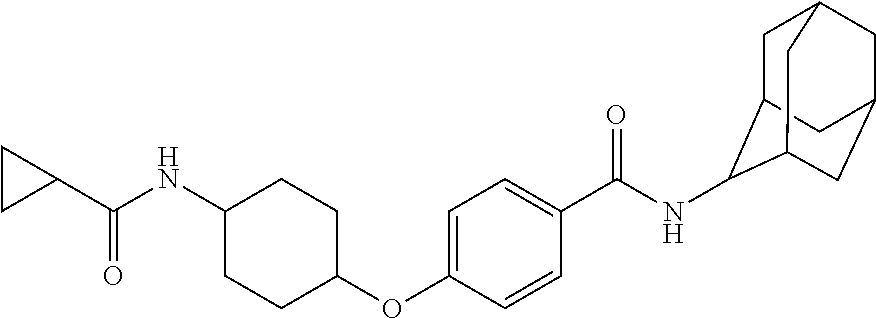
C(NC1CCC(OC2=CC=C(C(NC3C4CC5CC(CC3C5)C4)=O)C=C2)CC1)(=O)C1CC1
